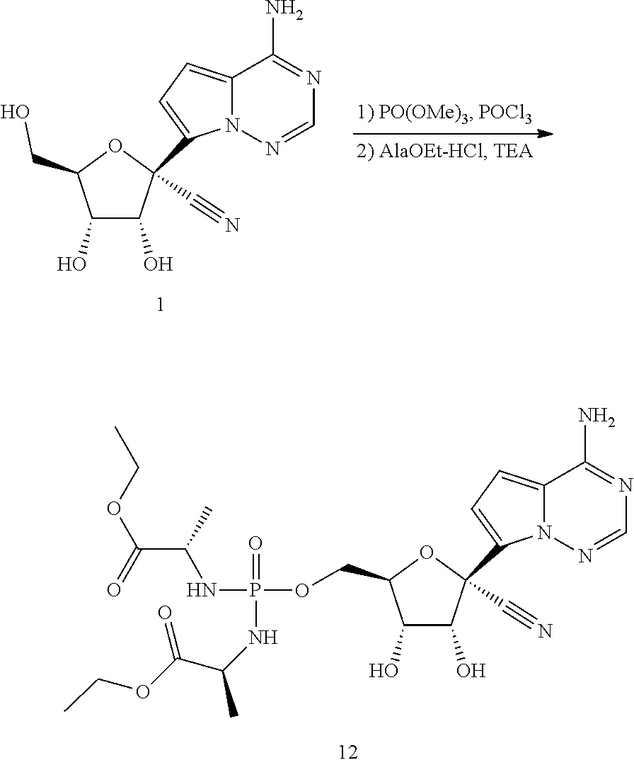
N1=C(N)C2=CC=C(C3(C#N)C(O)C(O)C(CO)O3)N2N=C1.C1=NN2C(C3(C#N)C(O)C(O)C(COP(=O)(NC(C(OCC)=O)C)NC(C(OCC)=O)C)O3)=CC=C2C(N)=N1
